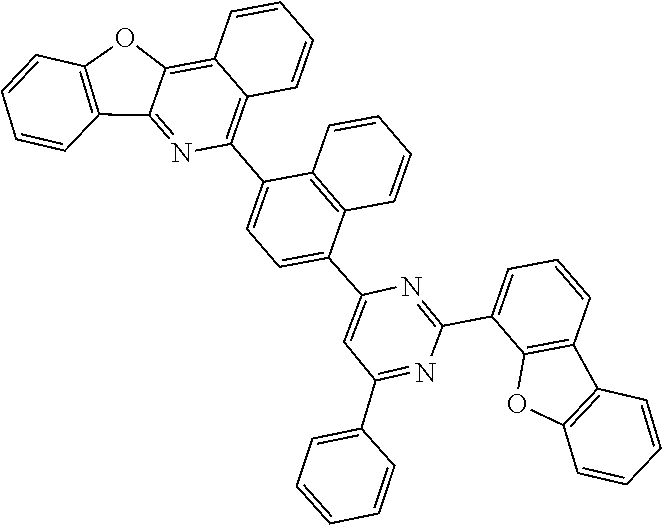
C1=CC2=C(C(C3=NC(C4=CC=C(C5=C6C=CC=CC6=C6C(=N5)C5=C(O6)C=CC=C5)C5=C4C=CC=C5)=CC(C4=CC=CC=C4)=N3)=C1)OC1=C2C=CC=C1
